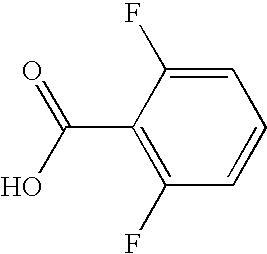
C1(C(=O)O)=C(F)C=CC=C1F
